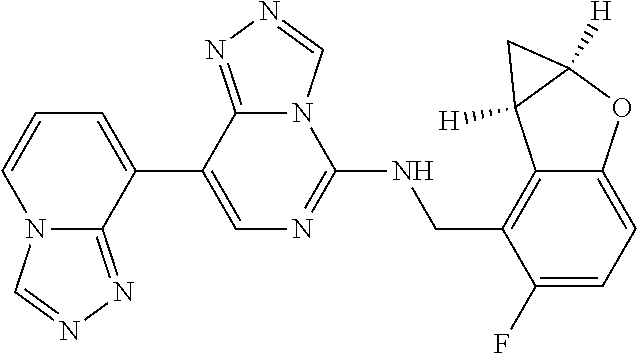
C12=CC=C(F)C(CNC3=NC=C(C4=CC=CN5C4=NN=C5)C4=NN=CN34)=C1C1([H])C([H])(O2)C1
